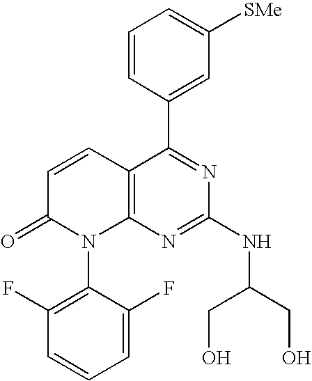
C1=CC(C2=NC(NC(CO)CO)=NC3=C2C=CC(=O)N3C2=C(F)C=CC=C2F)=CC([SMe])=C1
